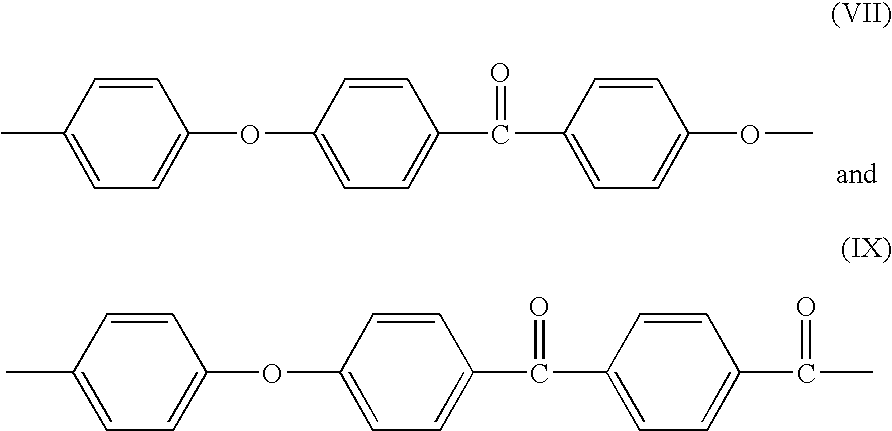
C1=C(OC2=CC=C(C(C3=CC=C(OC)C=C3)=O)C=C2)C=CC(C)=C1.C1=C(OC2=CC=C(C(C3=CC=C(C(C)=O)C=C3)=O)C=C2)C=CC(C)=C1
